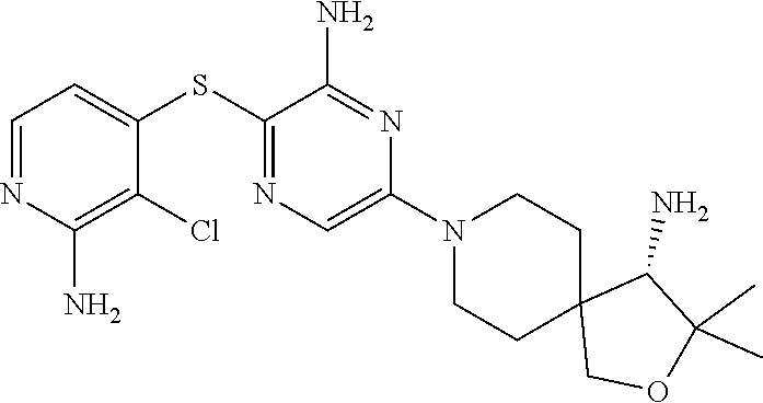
S(C1=NC=C(N2CCC3(CC2)COC(C)(C)C3N)N=C1N)C1=CC=NC(N)=C1Cl
